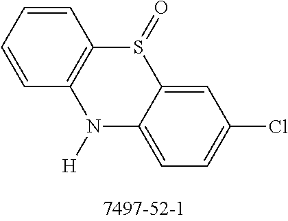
C1=CC=CC2=C1S(=O)C1=CC(Cl)=CC=C1N2[H]
